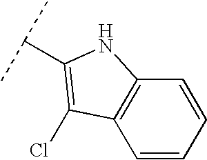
C12=C(C=CC=C1)C(Cl)=C(C(C)C)N2
